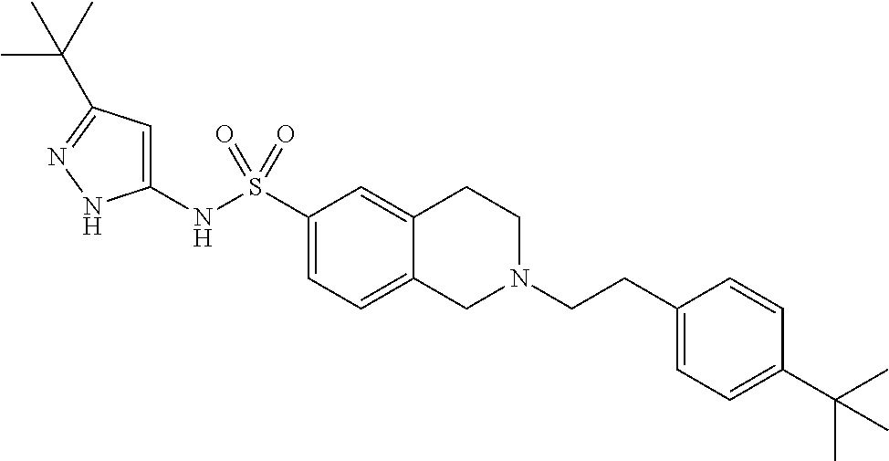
C1(NS(C2=CC=C3C(=C2)CCN(CCC2=CC=C(C(C)(C)C)C=C2)C3)(=O)=O)=CC(C(C)(C)C)=NN1
